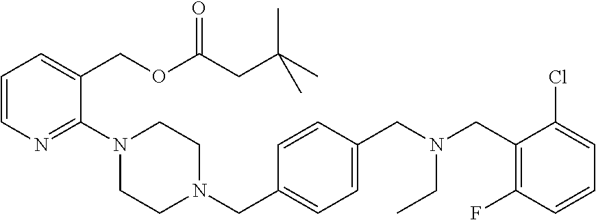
C1=CN=C(N2CCN(CC3=CC=C(CN(CC4=C(F)C=CC=C4Cl)CC)C=C3)CC2)C(COC(=O)CC(C)(C)C)=C1
